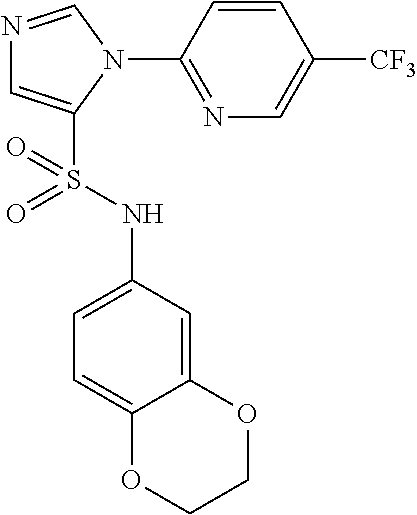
N1=CN(C2=NC=C([CF3])C=C2)C(S(NC2=CC=C3C(=C2)OCCO3)(=O)=O)=C1
